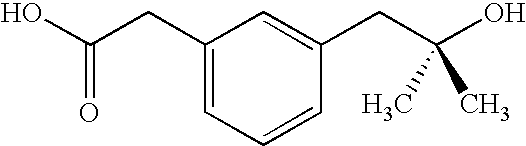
C(C(O)(C)C)C1=CC(CC(O)=O)=CC=C1
